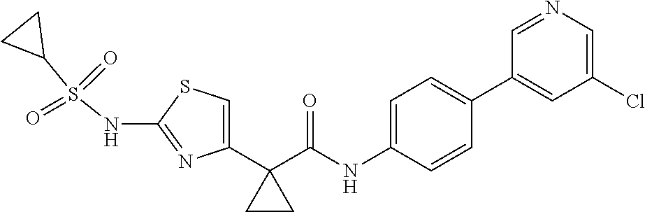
C1=C(C2(C(NC3=CC=C(C4=CC(Cl)=CN=C4)C=C3)=O)CC2)N=C(NS(C2CC2)(=O)=O)S1
